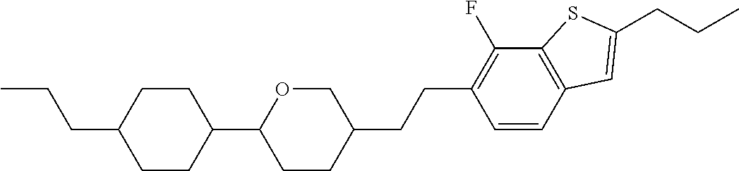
C1(CCC2=C(F)C3=C(C=C2)C=C(CCC)S3)COC(C2CCC(CCC)CC2)CC1
